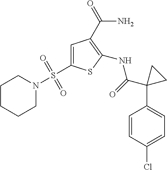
C1=C(S(N2CCCCC2)(=O)=O)SC(NC(=O)C2(C3=CC=C(Cl)C=C3)CC2)=C1C(=O)N
